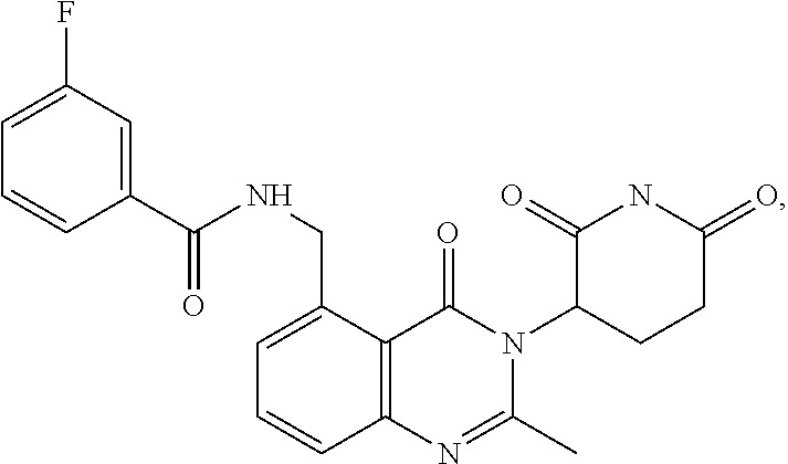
C12=C(C(CNC(=O)C3=CC(F)=CC=C3)=CC=C1)C(=O)N(C1CCC(=O)NC1=O)C(C)=N2
